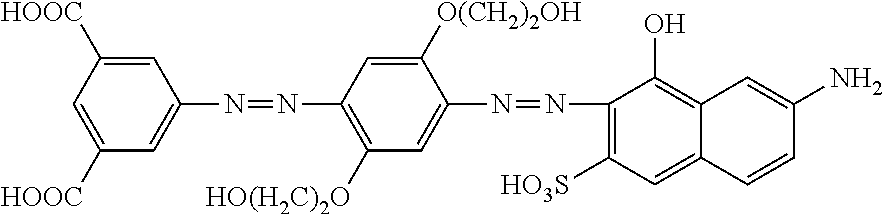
C1=C([HOOC])C=C([HOOC])C=C1N=NC1=C([HO(H2C)2O])C=C(N=NC2=C([HO3S])C=C3C(=C2O)C=C(N)C=C3)C([O(CH2)2OH])=C1
